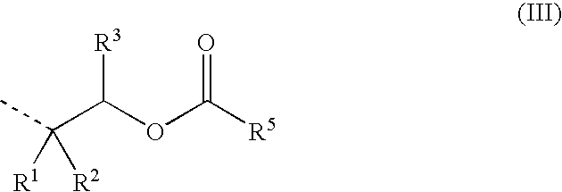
CC(C(OC([R5])=O)[R3])([R2])[R1]
